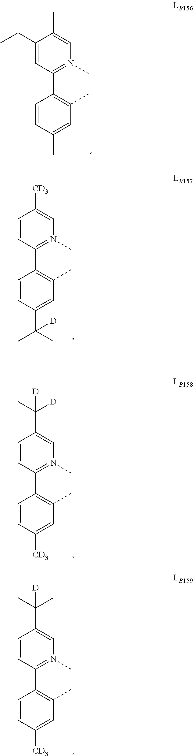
C1=CC([CD3])=CN(C)=C1C1=C(C)C=C(C(C)(C)[D])C=C1.C1=CC(C(C)([D])[D])=CN(C)=C1C1=C(C)C=C([CD3])C=C1.C1=CC(C(C)(C)[D])=CN(C)=C1C1=C(C)C=C([CD3])C=C1.C1=C(C(C)C)C(C)=CN(C)=C1C1=C(C)C=C(C)C=C1
